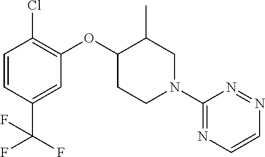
C1=CC(C(F)(F)F)=CC(OC2CCN(C3=NC=CN=N3)CC2C)=C1Cl
